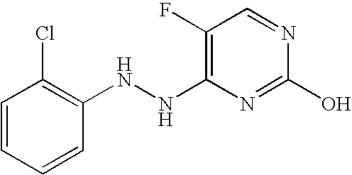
N(C1=C(F)C=NC(O)=N1)NC1=C(Cl)C=CC=C1
